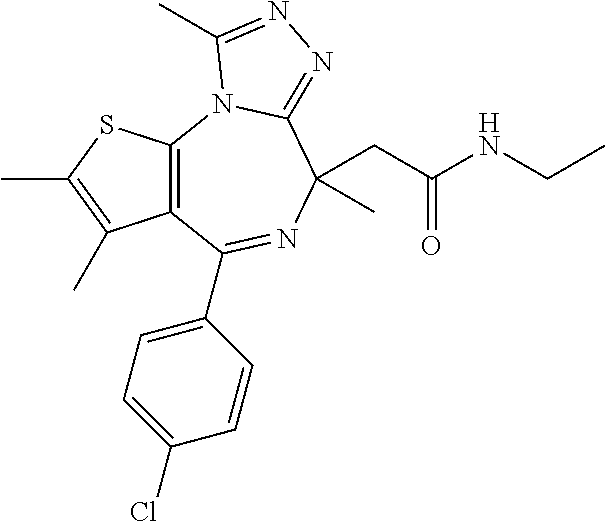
C12=C(N3C(=NN=C3C)C(C)(CC(NCC)=O)N=C1C1=CC=C(Cl)C=C1)SC(C)=C2C
